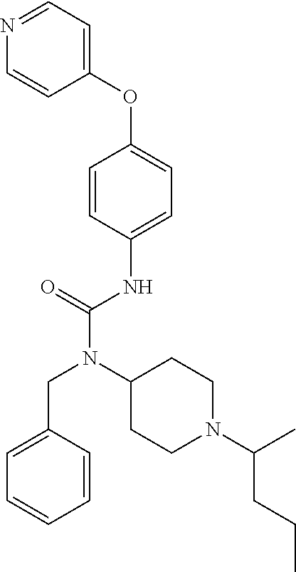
C1=C(CN(C(NC2=CC=C(OC3=CC=NC=C3)C=C2)=O)C2CCN(C(CCC)C)CC2)C=CC=C1
